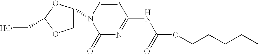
C1C(N2C(=O)N=C(NC(=O)OCCCCC)C=C2)OC(CO)O1.[H]
